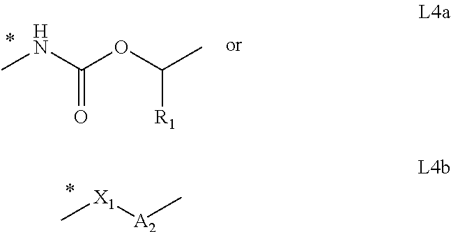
C[X1][A2]C.CNC(OC(C)[R1])=O
